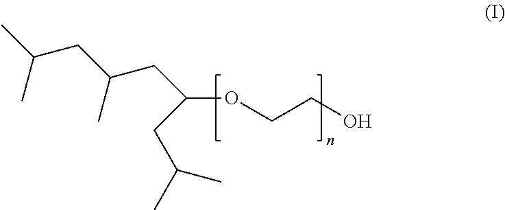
C(OCCO)(CC(CC(C)C)C)CC(C)C
